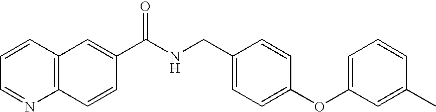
C12=C(C=C(C(NCC3=CC=C(OC4=CC=CC(C)=C4)C=C3)=O)C=C1)C=CC=N2
